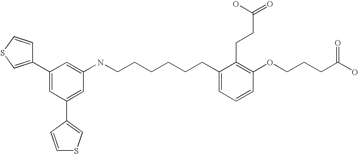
C1(C2=CC(C3=CSC=C3)=CC(NCCCCCCC3=CC=CC(OCCCC(O)=O)=C3CCC(=O)O)=C2)=CSC=C1
